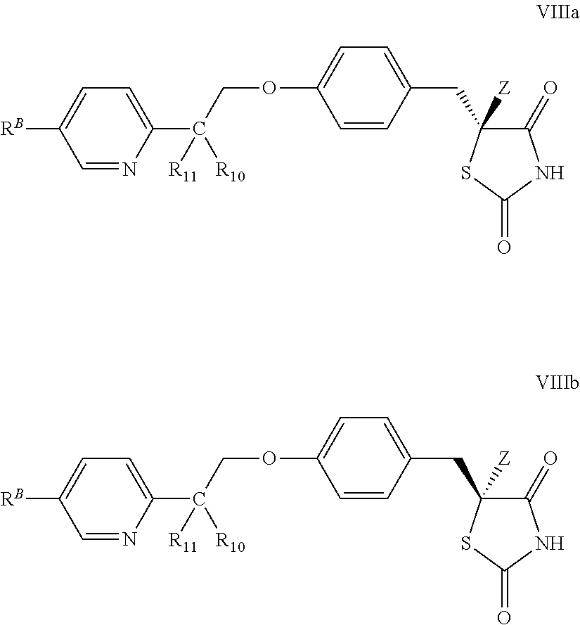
O(C1=CC=C(CC2([Z])C(=O)NC(=O)S2)C=C1)CC(C1=CC=C([RB])C=N1)([R10])[R11].C1(OCC(C2=CC=C([RB])C=N2)([R10])[R11])=CC=C(CC2([Z])C(=O)NC(=O)S2)C=C1
